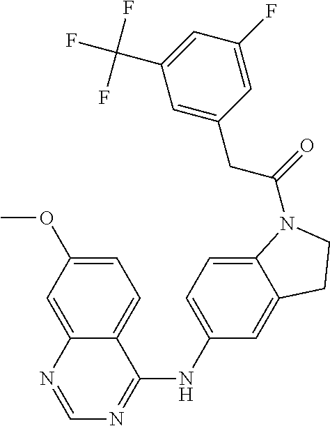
C1=C(OC)C=C2C(=C1)C(NC1=CC=C3C(=C1)CCN3C(=O)CC1=CC(C(F)(F)F)=CC(F)=C1)=NC=N2
